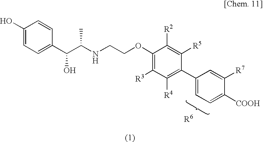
C1(OCCNC(C(C2=CC=C(O)C=C2)O)C)=C([R3])C([R4])=C(C2=CC=C([COOH])C([R7])=C2)C([R5])=C1[R2]
